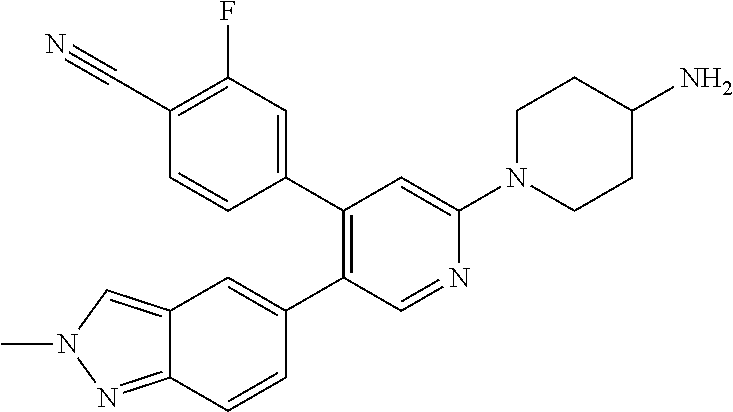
C1(C2=CC(F)=C(C#N)C=C2)=C(C2=CC3=CN(C)N=C3C=C2)C=NC(N2CCC(N)CC2)=C1
